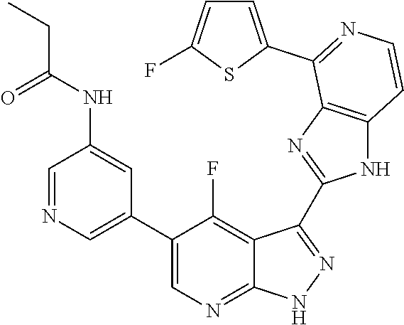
C1=NC=C(C2=CN=C3C(=C2F)C(C2=NC4=C(N2)C=CN=C4C2=CC=C(F)S2)=N[N H]3)C=C1NC(CC)=O
